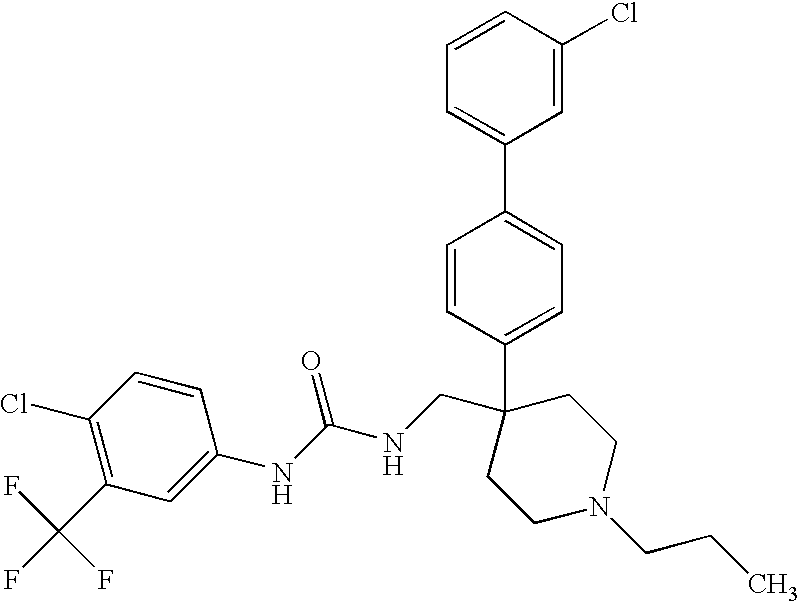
C1=C(C2(CNC(NC3=CC(C(F)(F)F)=C(Cl)C=C3)=O)CCN(CCC)CC2)C=CC(C2=CC=CC(Cl)=C2)=C1
